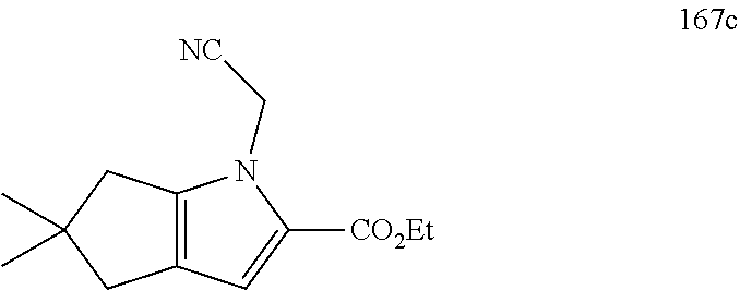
C12=C(C=C([CO2Et])N1C[NC])CC(C)(C)C2
